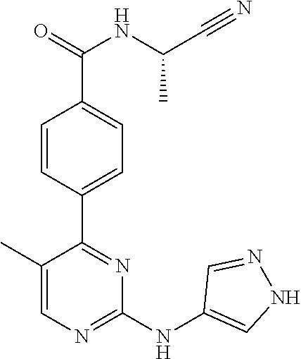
C1(C2=NC(NC3=CNN=C3)=NC=C2C)=CC=C(C(=O)NC(C#N)C)C=C1
